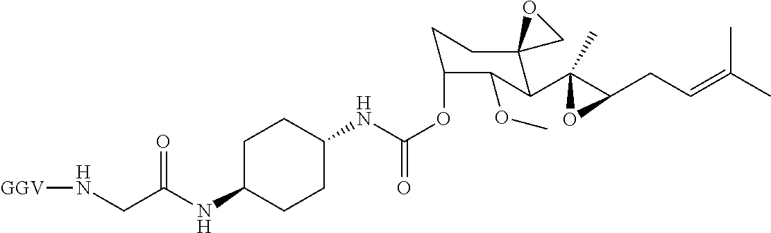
C1C(NC(CN[GGV])=O)CCC(NC(OC2CCC3(C(C4(C)C(CC=C(C)C)O4)C2OC)CO3)=O)C1
